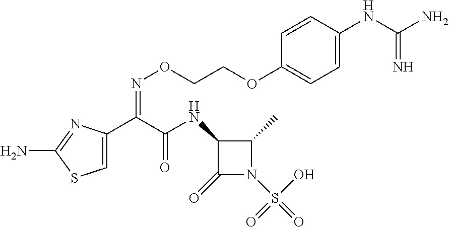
C1=C(C(C(NC2C(=O)N(S(=O)(O)=O)C2C)=O)=NOCCOC2=CC=C(NC(N)=N)C=C2)N=C(N)S1
